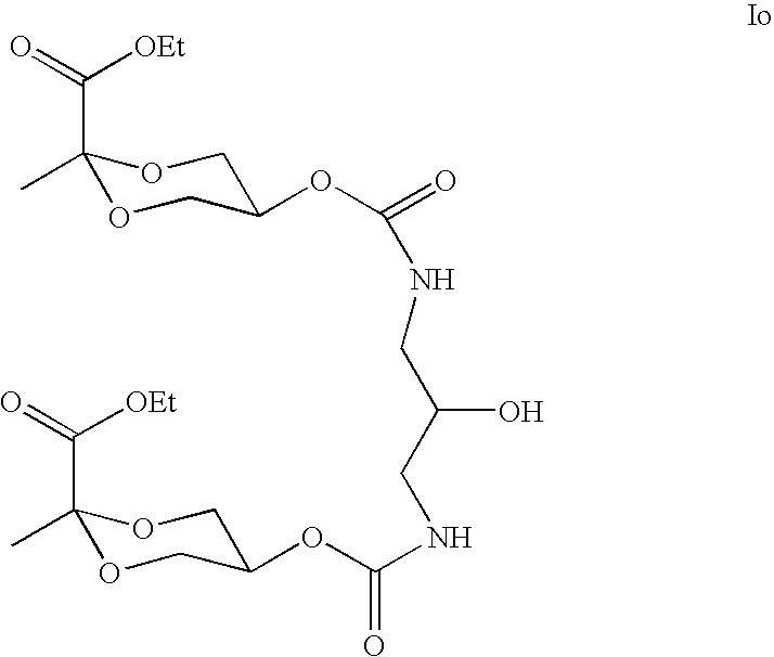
C1(C)(C(=O)[OEt])OCC(OC(=O)NCC(CNC(OC2COC(C)(C(=O)[OEt])OC2)=O)O)CO1
